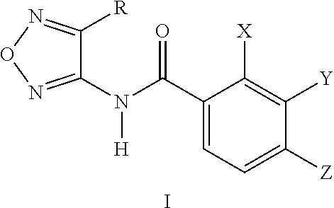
C1(C(N(C2=NON=C2[R])[H])=O)=CC=C([Z])C([Y])=C1[X].I
